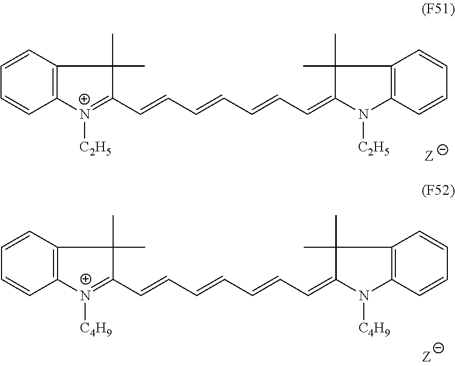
C1=CC=CC2=C1C(C)(C)C(C=CC=CC=CC=C1N([C2H5])C3=C(C=CC=C3)C1(C)C)=[N+]2[C2H5].C1=CC=CC2=C1C(C)(C)C(C=CC=CC=CC=C1N([C4H9])C3=C(C=CC=C3)C1(C)C)=[N+]2[C4H9]
